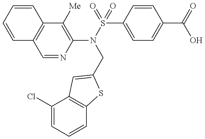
C1=CC=CC2=C1C=NC(N(S(=O)(C1=CC=C(C(=O)O)C=C1)=O)CC1=CC3=C(C=CC=C3Cl)S1)=C2[Me]
